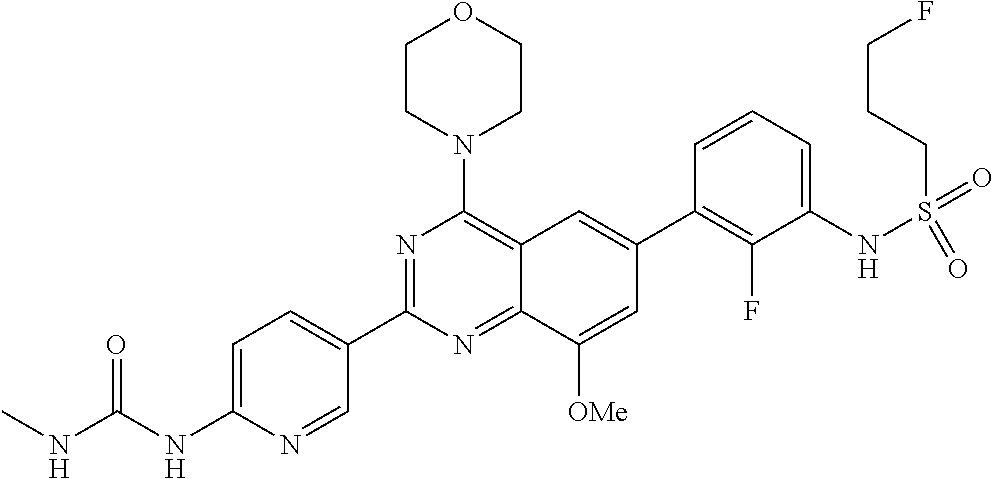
C1=C(NC(NC)=O)N=CC(C2=NC(N3CCOCC3)=C3C(=N2)C([OMe])=CC(C2=C(F)C(NS(=O)(=O)CCCF)=CC=C2)=C3)=C1
